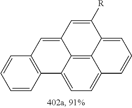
C1=CC=CC2=C1C=C1C3=C4C(=CC=C23)C=CC=C4C([R])=C1
